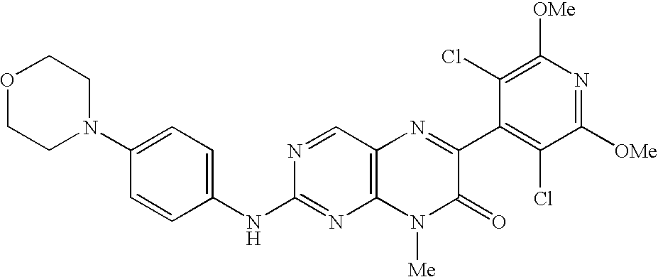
N1(C2=CC=C(NC3=NC4=C(C=N3)N=C(C3=C(Cl)C([OMe])=NC([OMe])=C3Cl)C(=O)N4[Me])C=C2)CCOCC1
